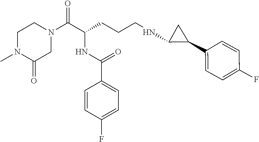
C1N(C)C(=O)CN(C(C(CCCNC2C(C3=CC=C(F)C=C3)C2)NC(C2=CC=C(F)C=C2)=O)=O)C1
